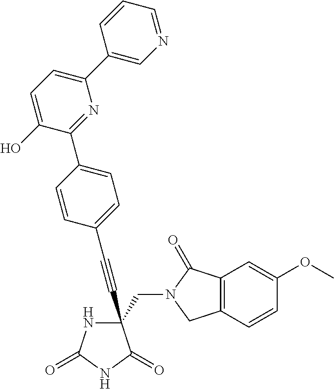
C(#CC1(CN2C(=O)C3=C(C2)C=CC(OC)=C3)NC(=O)NC1=O)C1=CC=C(C2=NC(C3=CN=CC=C3)=CC=C2O)C=C1
